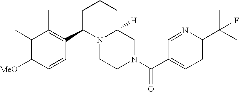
C1=C(C(C)(C)F)N=CC(C(N2CC3([H])N(CC2)C(C2=C(C)C(C)=C([MeO])C=C2)CCC3)=O)=C1
